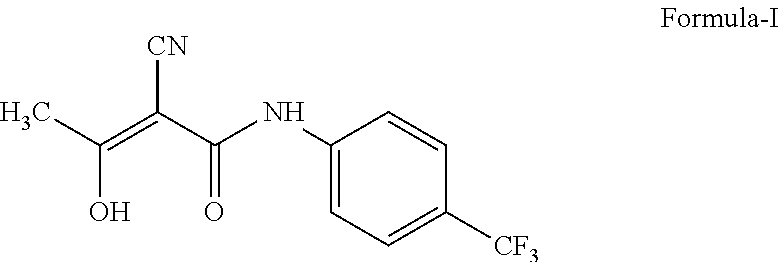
C1(NC(=O)C(=C(O)C)[CN])=CC=C([CF3])C=C1
